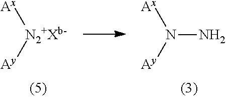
[Ax][N2+Xb-][Ay].[Ax]N([Ay])N
